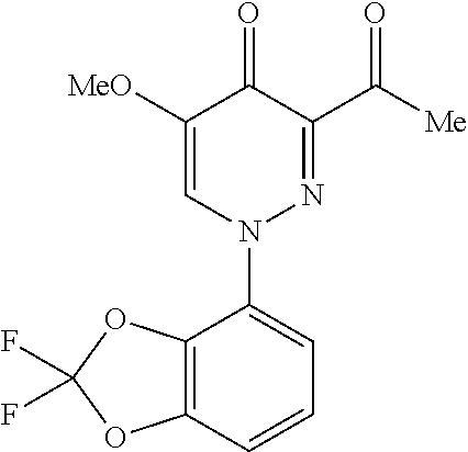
C1([MeO])=CN(C2=CC=CC3=C2OC(F)(F)O3)N=C(C([Me])=O)C1=O
